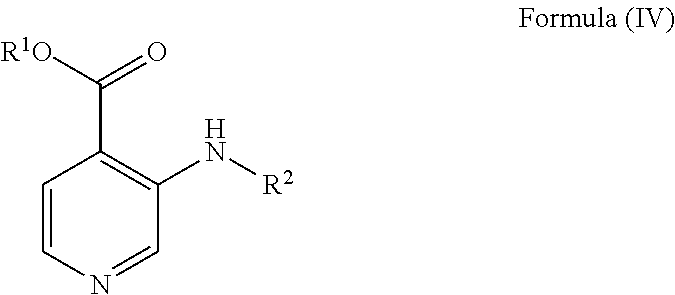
C1=CN=CC(N[R2])=C1C(=O)[R1O]
